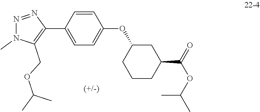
C1=C(C2=C(COC(C)C)N(C)N=N2)C=CC(OC2CCCC(C(=O)OC(C)C)C2)=C1
